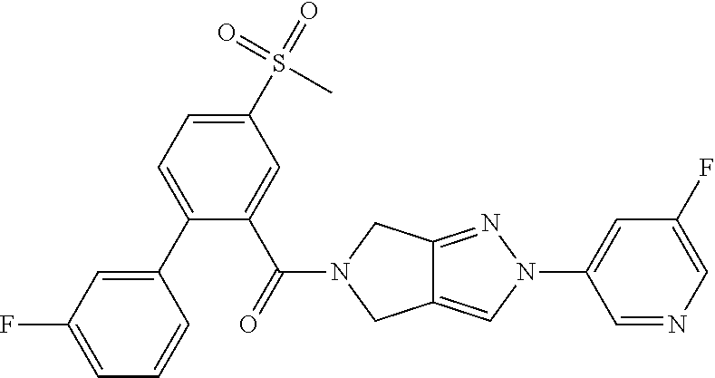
C1(C2=CC=C(S(C)(=O)=O)C=C2C(=O)N2CC3=CN(C4=CC(F)=CN=C4)N=C3C2)=CC(F)=CC=C1
